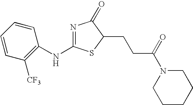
N(C1=NC(=O)C(CCC(N2CCCCC2)=O)S1)C1=C([CF3])C=CC=C1
